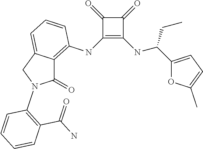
C1(NC2=C3C(=CC=C2)CN(C2=C(C(N)=O)C=CC=C2)C3=O)=C(NC(C2=CC=C(C)O2)CC)C(=O)C1=O
